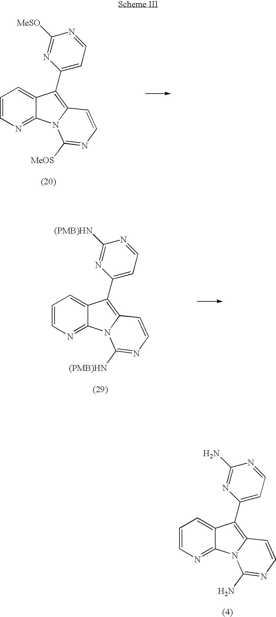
C1=CN=C2C(=C1)C(C1=CC=NC([MeSO])=N1)=C1N2C([MeOS])=NC=C1.C1=CN=C2C(=C1)C(C1=CC=NC([(PMB)HN])=N1)=C1N2C([(PMB)HN])=NC=C1.C1=CN=C2C(=C1)C(C1=CC=NC(N)=N1)=C1N2C(N)=NC=C1
